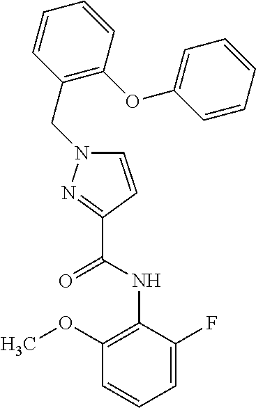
C1=C(F)C(NC(C2=NN(CC3=C(OC4=CC=CC=C4)C=CC=C3)C=C2)=O)=C(OC)C=C1
